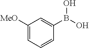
C1([MeO])=CC=CC(B(O)O)=C1
